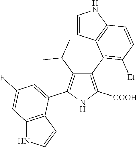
C1(C2=C([Et])C=CC3=C2C=CN3)=C([COOH])NC(C2=CC(F)=CC3=C2C=CN3)=C1C(C)C
